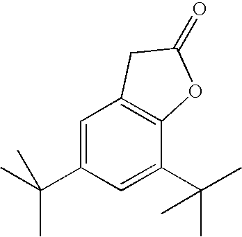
C1=C(C(C)(C)C)C=C(C(C)(C)C)C2=C1CC(=O)O2
